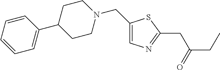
C1(CN2CCC(C3=CC=CC=C3)CC2)=CN=C(CC(CC)=O)S1
